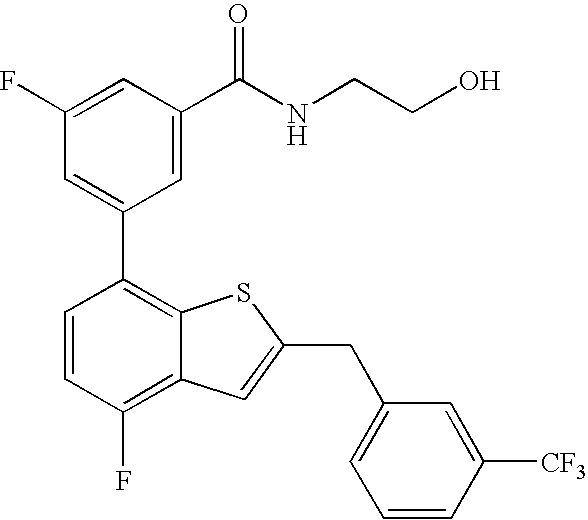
C1(F)=CC(C(NCCO)=O)=CC(C2=C3C(=C(F)C=C2)C=C(CC2=CC=CC([CF3])=C2)S3)=C1
